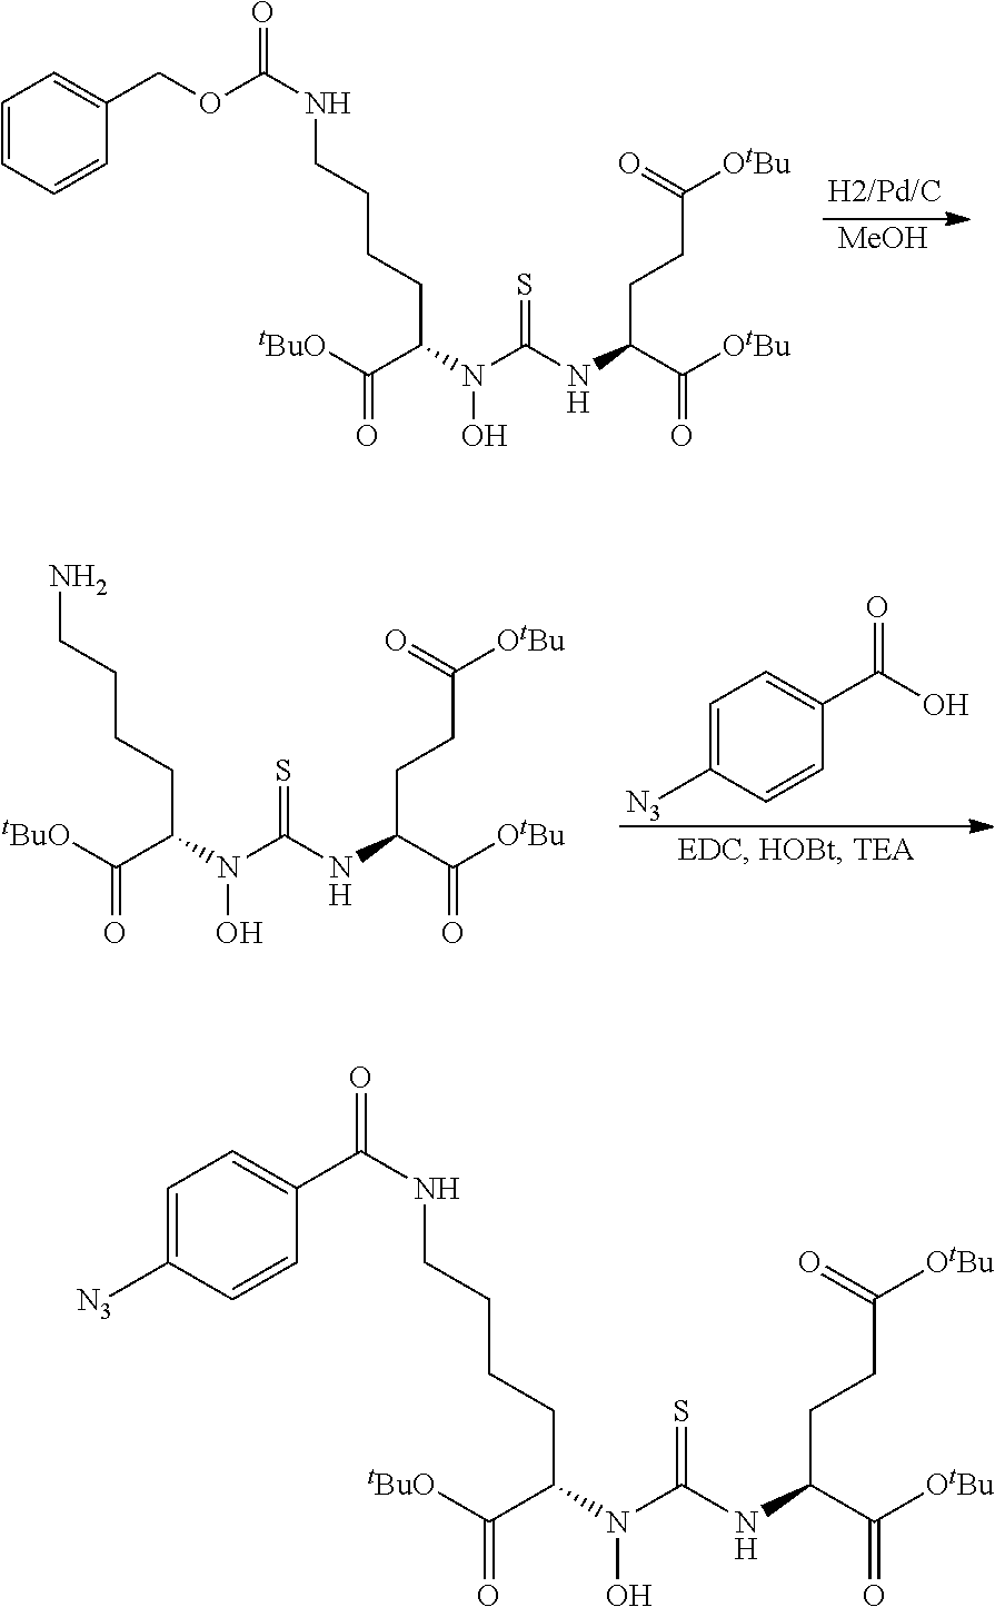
[MeOH].C(CCC(C(=O)[OtBu])NC(=S)N(C(C(=O)[tBuO])CCCCNC(=O)OCC1=CC=CC=C1)O)([OtBu])=O.C(CCC(C(=O)[OtBu])NC(=S)N(C(C(=O)[tBuO])CCCCN)O)([OtBu])=O.C1=C([N3])C=CC(C(O)=O)=C1.C(CCC(C(=O)[OtBu])NC(=S)N(C(C(=O)[tBuO])CCCCNC(=O)C1=CC=C([N3])C=C1)O)([OtBu])=O
